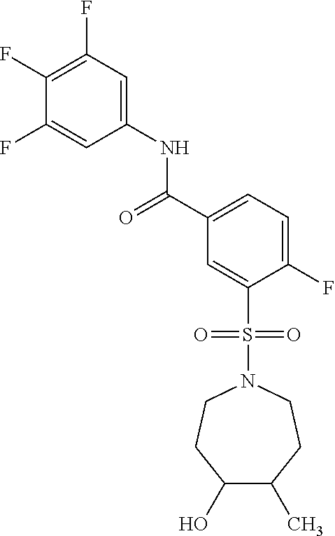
C1(F)=C(F)C=C(NC(C2=CC=C(F)C(S(=O)(=O)N3CCC(O)C(C)CC3)=C2)=O)C=C1F
